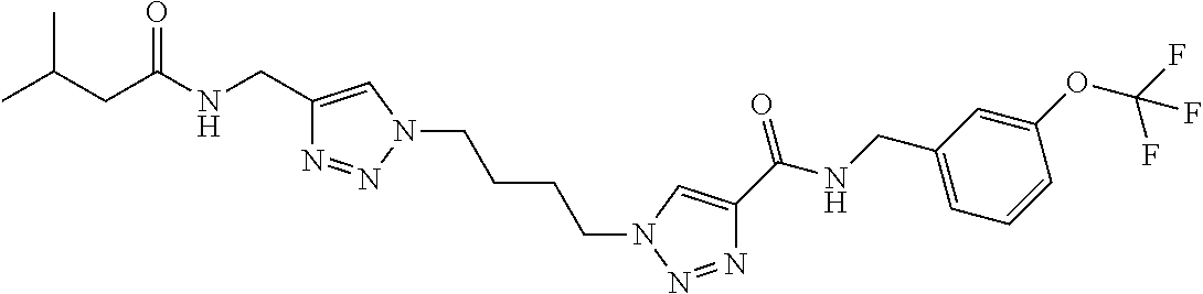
CC(CC(NCC1=CN(CCCCN2N=NC(C(NCC3=CC=CC(OC(F)(F)F)=C3)=O)=C2)N=N1)=O)C
